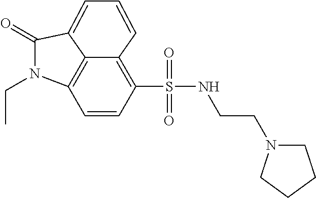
C1=CC(S(NCCN2CCCC2)(=O)=O)=C2C=CC=C3C(=O)N(CC)C1=C23
